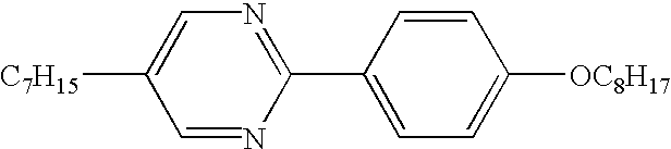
C1=NC(C2=CC=C([OC8H17])C=C2)=NC=C1[C7H15]
